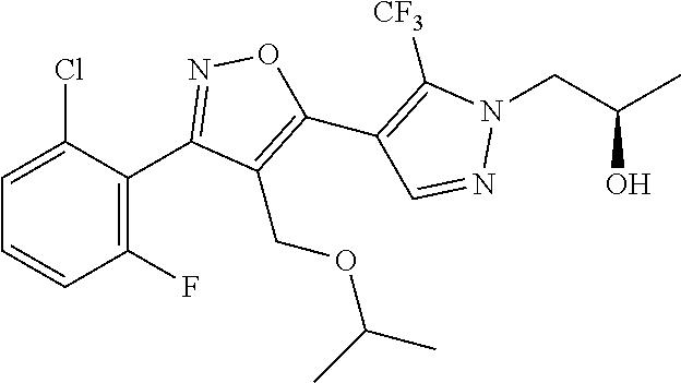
C1(C2=NOC(C3=C([CF3])N(CC(C)O)N=C3)=C2COC(C)C)=C(F)C=CC=C1Cl
